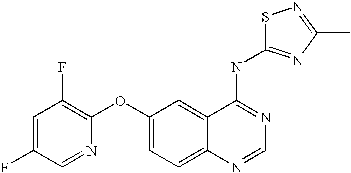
C1=C(F)C=NC(OC2=CC=C3C(=C2)C(NC2=NC(C)=NS2)=NC=N3)=C1F
